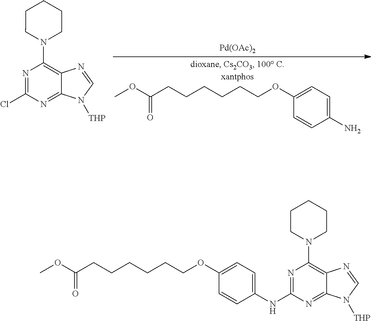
[Pd(OAc)2].C1(OCCCCCCC(OC)=O)=CC=C(N)C=C1.N1=C(Cl)N=C2C(=C1N1CCCCC1)N=CN2[THP].C1(OCCCCCCC(OC)=O)=CC=C(NC2=NC(N3CCCCC3)=C3C(=N2)N([THP])C=N3)C=C1
